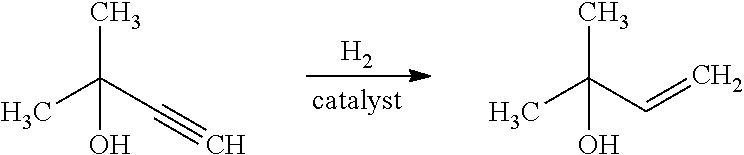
[H2].CC(C#C)(C)O.CC(C=C)(C)O
